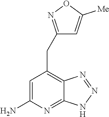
C1=C(N)N=C2C(=C1CC1=NOC([Me])=C1)N=NN2
